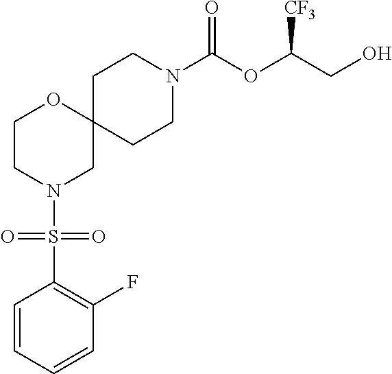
C12(CCN(C(OC(CO)[CF3])=O)CC1)OCCN(S(C1=C(F)C=CC=C1)(=O)=O)C2
